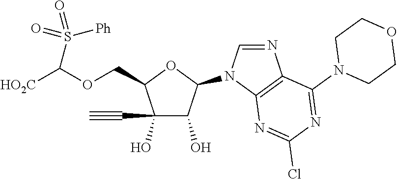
C(C1C(O)(C#C)C(O)C(N2C=NC3=C2N=C(Cl)N=C3N2CCOCC2)O1)OC([HO2C])S(=O)([Ph])=O
